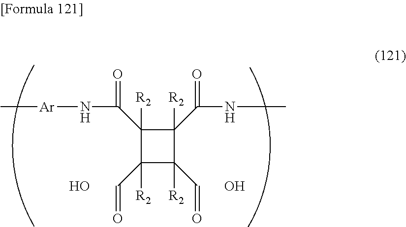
C1(C=O)([R2])C(C=O)([R2])C(C(NC)=O)([R2])C1(C(N[Ar]C)=O)[R2].O.O
